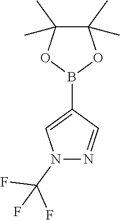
N1(C(F)(F)F)N=CC(B2OC(C)(C)C(C)(C)O2)=C1
